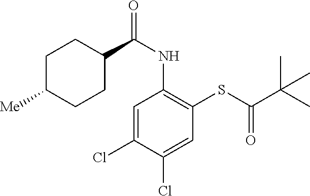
C1=C(Cl)C(Cl)=CC(SC(C(C)(C)C)=O)=C1NC(=O)C1CCC([Me])CC1
